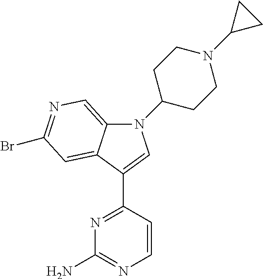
N1=C(C2=CN(C3CCN(C4CC4)CC3)C3=CN=C(Br)C=C32)C=CN=C1N
